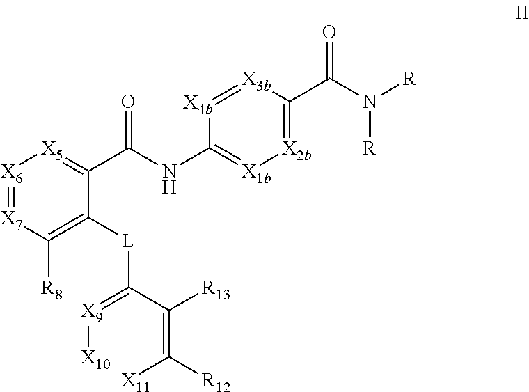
[X6]1=[X7]C([R8])=C([L]C(=[X9][X10])C(=C([X11])[R12])[R13])C(C(NC2=[X1b][X2b]=C(C(N([R])[R])=O)[X3b]=[X4b]2)=O)=[X5]1
